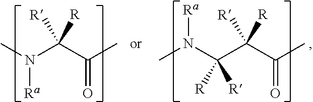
N(C(C(C)=O)([R])[R])(C)[Ra].C(C(C(C)=O)([R])[R])(N(C)[Ra])([R])[R]
